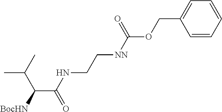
N(CC[NN]C(OCC1=CC=CC=C1)=O)C(C(C(C)C)[BocHN])=O
